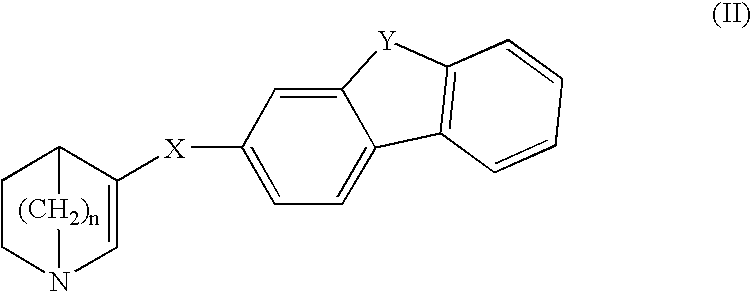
C1CN2C=C([X]C3=CC=C4C(=C3)[Y]C3=C4C=CC=C3)C1[(CH2)n]2
